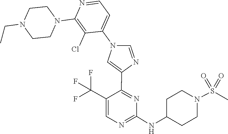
C1(NC2CCN(S(=O)(=O)C)CC2)=NC=C(C(F)(F)F)C(C2=CN(C3=CC=NC(N4CCN(CC)CC4)=C3Cl)C=N2)=N1
